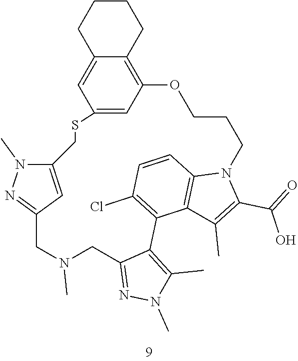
C12=CC(=C3C(=C1)CCCC3)OCCCN1C3=C(C(=C(Cl)C=C3)C3=C(C)N(C)N=C3CN(C)CC3=NN(C)C(=C3)CS2)C(C)=C1C(=O)O
